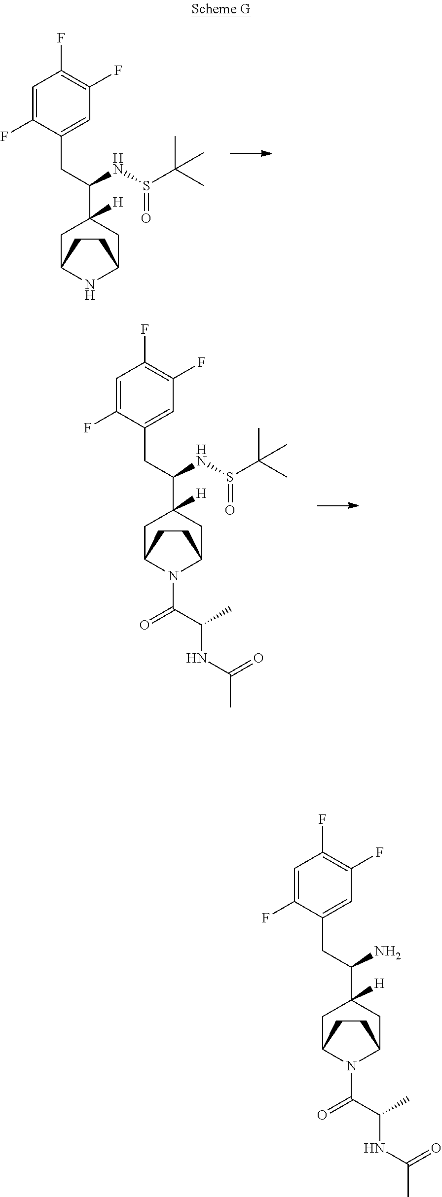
N1C2CC(C(NS(C(C)(C)C)=O)CC3=CC(F)=C(F)C=C3F)([H])CC1CC2.N1(C(=O)C(NC(C)=O)C)C2CC(C(N)CC3=CC(F)=C(F)C=C3F)([H])CC1CC2.O=C(N1C2CC(C(NS(C(C)(C)C)=O)CC3=CC(F)=C(F)C=C3F)([H])CC1CC2)C(NC(C)=O)C
